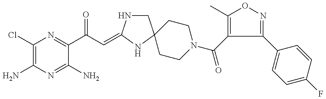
C1(Cl)=C(N)N=C(N)C(C(C=C2NCC3(N2)CCN(C(=O)C2=C(C)ON=C2C2=CC=C(F)C=C2)CC3)=O)=N1
